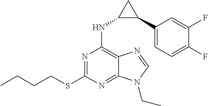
N1=C(SCCCC)N=C2C(=C1NC1C(C3=CC=C(F)C(F)=C3)C1)N=CN2CC
